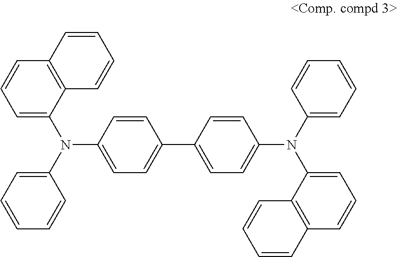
C1=C(N(C2=CC=CC=C2)C2=CC=C(C3=CC=C(N(C4=CC=CC=C4)C4=CC=CC5=C4C=CC=C5)C=C3)C=C2)C2=C(C=C1)C=CC=C2
